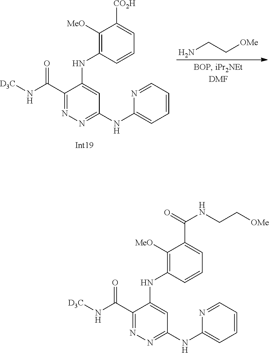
[D3C]NC(C1=NN=C(NC2=CC=CC=N2)C=C1NC1=C([MeO])C(C(=O)NCC[OMe])=CC=C1)=O.NCC[OMe].[D3C]NC(C1=NN=C(NC2=CC=CC=N2)C=C1NC1=C([MeO])C([CO2H])=CC=C1)=O
